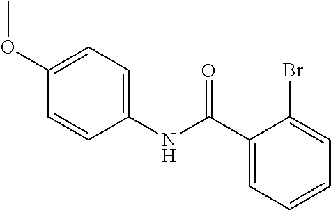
C1(C(NC2=CC=C(OC)C=C2)=O)=CC=CC=C1Br
